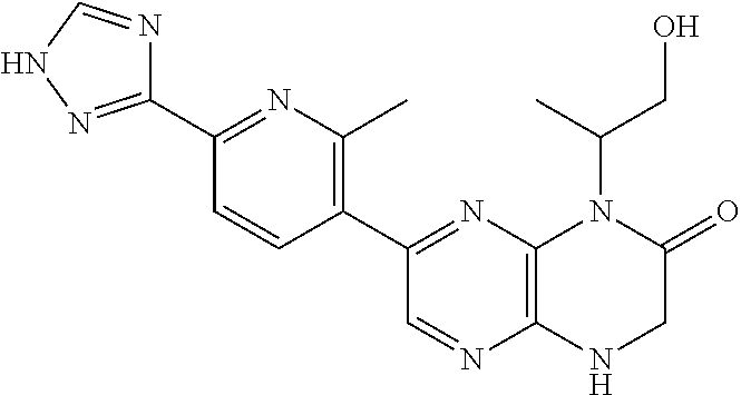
C12=C(N=C(C3=C(C)N=C(C4=NNC=N4)C=C3)C=N1)N(C(CO)C)C(=O)CN2
